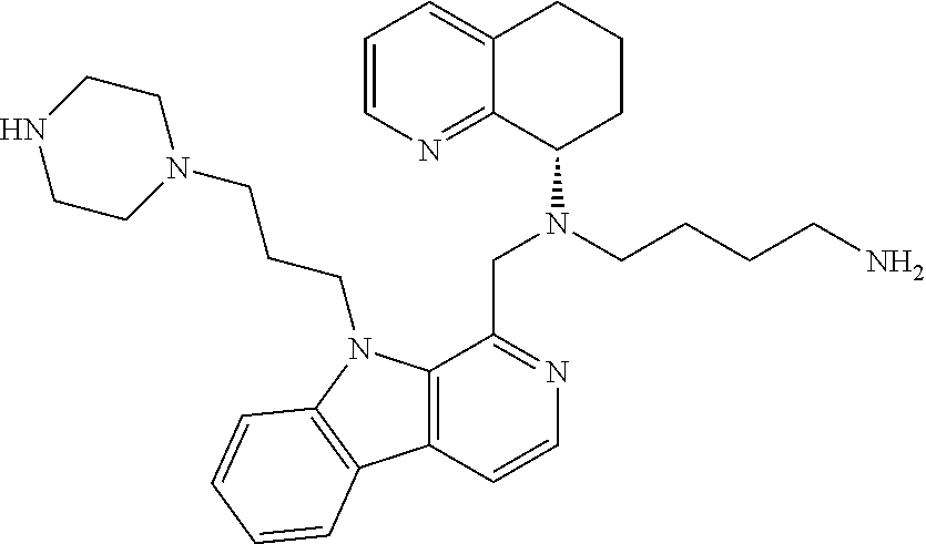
C1=CN=C2C(=C1)CCCC2N(CCCCN)CC1=NC=CC2=C1N(CCCN1CCNCC1)C1=C2C=CC=C1
